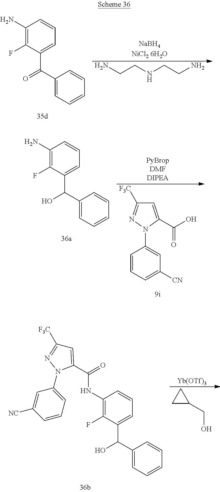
NCCNCCN.C1(N)=C(F)C(C(C2=CC=CC=C2)=O)=CC=C1.C1=C(C(O)=O)N(C2=CC([CN])=CC=C2)N=C1[F3C].C1(N)=C(F)C(C(C2=CC=CC=C2)O)=CC=C1.C1C(CO)C1.[Yb(OTf)3].C1=C([NC])C=CC=C1N1C(C(=O)NC2=C(F)C(C(C3=CC=CC=C3)O)=CC=C2)=CC([F3C])=N1
